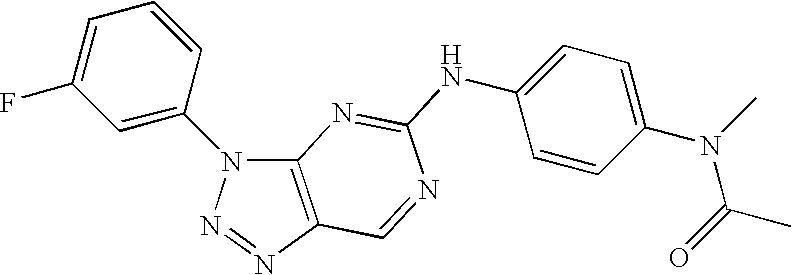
C12=C(N=NN1C1=CC(F)=CC=C1)C=NC(NC1=CC=C(N(C(C)=O)C)C=C1)=N2
